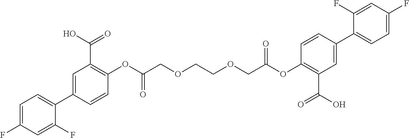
C1=C(F)C=C(F)C(C2=CC(C(O)=O)=C(OC(COCCOCC(OC3=C(C(O)=O)C=C(C4=CC=C(F)C=C4F)C=C3)=O)=O)C=C2)=C1
